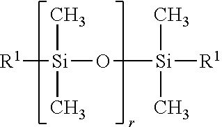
[R1][Si](O[Si]([R1])(C)C)(C)C
